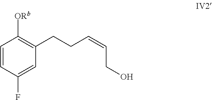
C1=CC(F)=CC(CCC=CCO)=C1[ORb]
